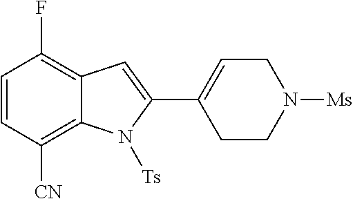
C1=CC([CN])=C2C(=C1F)C=C(C1=CCN([Ms])CC1)N2[Ts]
